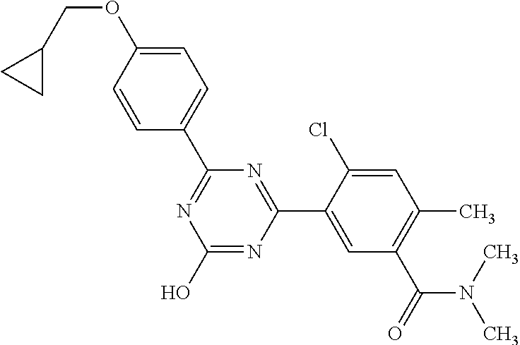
N1=C(C2=CC=C(OCC3CC3)C=C2)N=C(C2=CC(C(N(C)C)=O)=C(C)C=C2Cl)N=C1O
